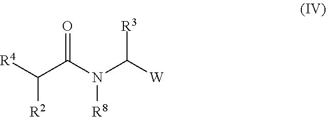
[R4]C(C(N(C([W])[R3])[R8])=O)[R2]
